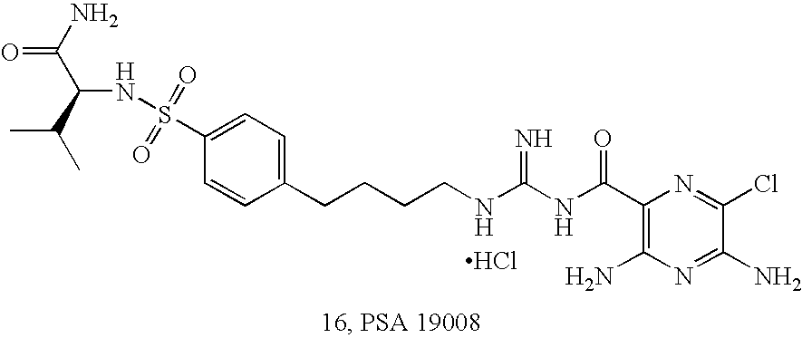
C1(Cl)=NC(C(NC(NCCCCC2=CC=C(S(=O)(=O)NC(C(C)C)C(N)=O)C=C2)=N)=O)=C(N)N=C1N.Cl
